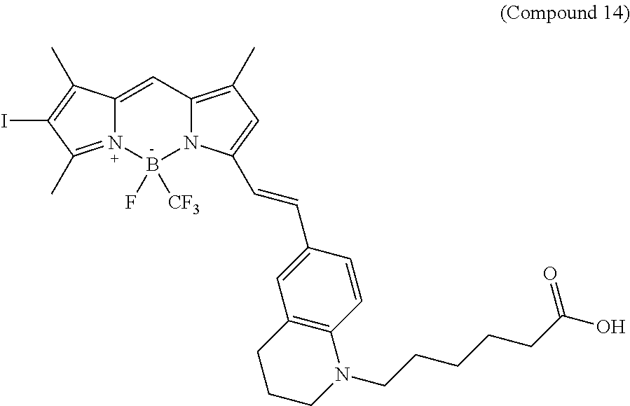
C12=CC3=C(C)C=C(C=CC4=CC5=C(C=C4)N(CCCCCC(O)=O)CCC5)N3B([CF3])(F)N1=C(C)C(I)=C2C
